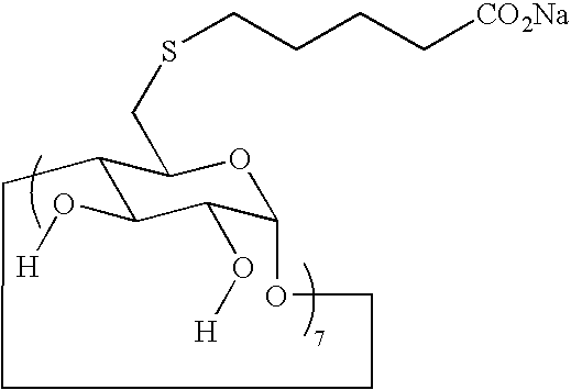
C12C(O[H])C(O[H])C(OC1CSCCCC[CO2Na])OCCCC2
